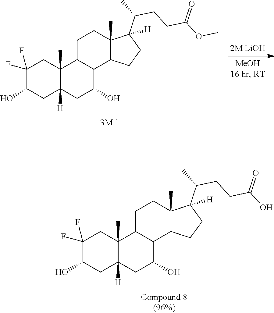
C12(C)C([H])(CC(O)C3C1CCC1(C)C3CCC1(C(C)CCC(OC)=O)[H])CC(O)C(F)(F)C2.C12(C)C([H])(CC(O)C3C1CCC1(C)C3CCC1(C(C)CCC(O)=O)[H])CC(O)C(F)(F)C2
